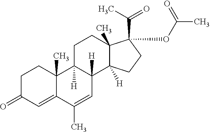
C1C(=O)C=C2C(C)(C1)C1([H])C([H])(C=C2C)C2([H])C(C)(CC1)C(C(C)=O)(OC(C)=O)CC2
